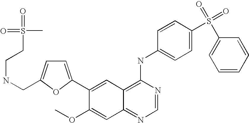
C1=NC(NC2=CC=C(S(C3=CC=CC=C3)(=O)=O)C=C2)=C2C(=N1)C=C(OC)C(C1=CC=C(CNCCS(=O)(C)=O)O1)=C2
